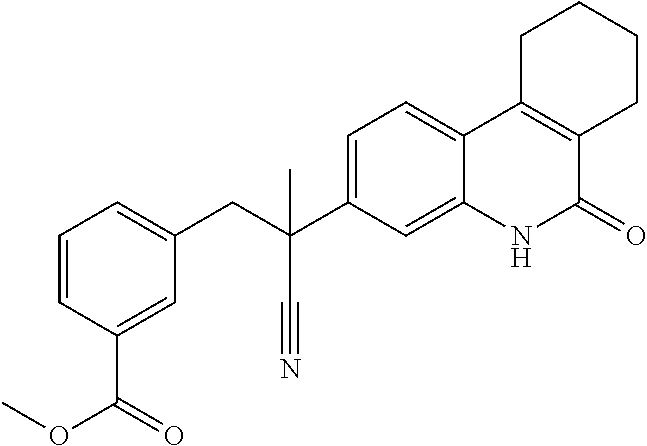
C1=CC(C(=O)OC)=CC(CC(C2=CC=C3C(=C2)NC(=O)C2=C3CCCC2)(C#N)C)=C1
